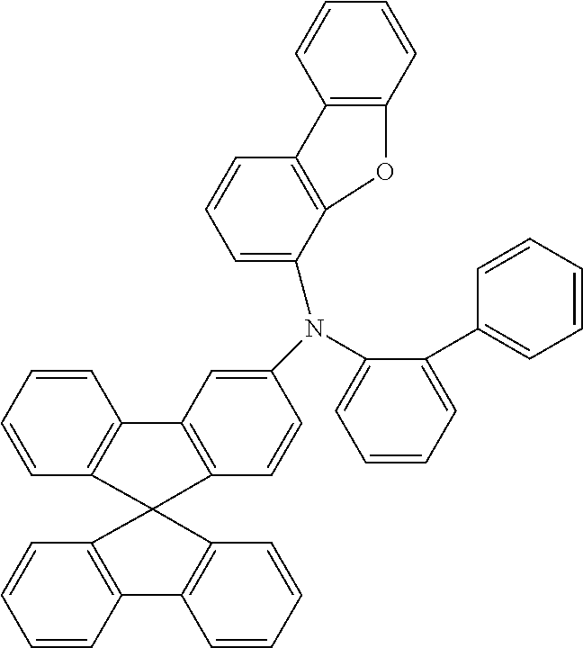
C1=CC2=C(C=C1)C1(C3=C2C=CC=C3)C2=C(C=CC=C2)C2=C1C=CC(N(C1=CC=CC=C1C1=CC=CC=C1)C1=CC=CC3=C1OC1=C3C=CC=C1)=C2
